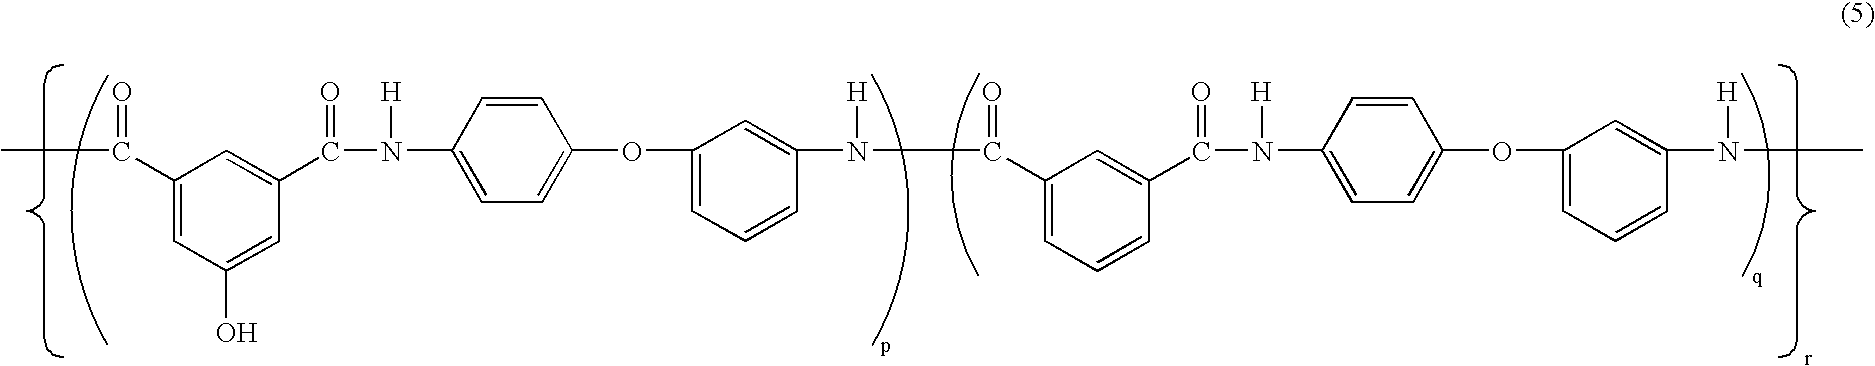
CC(=O)C1=CC(O)=CC(C(=O)N([H])C2=CC=C(OC3=CC=CC(N([H])C(=O)C4=CC=CC(C(=O)N([H])C5=CC=C(OC6=CC=CC(N([H])C)=C6)C=C5)=C4)=C3)C=C2)=C1
